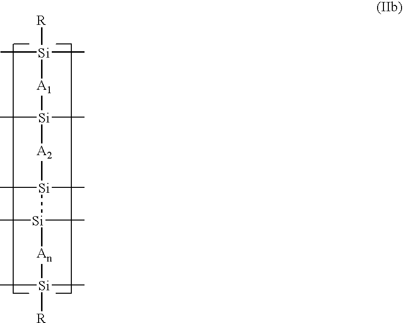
C[Si](C)(C)([A1][Si]([A2][Si]([Si]([An][Si]([R])(C)C)(C)C)(C)C)(C)(C)C)[R]
